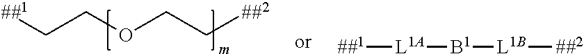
C(COCC[##2])[##1].[##1][L1A][B1][L1B][##2]
